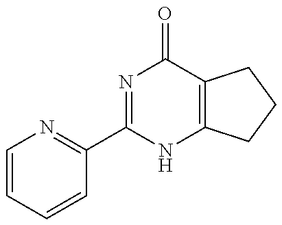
C1=CC=CC(C2=NC(=O)C3=C(N2)CCC3)=N1
